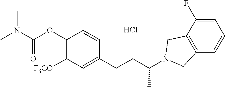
C1(OC(N(C)C)=O)=C([F3CO])C=C(CCC(N2CC3=C(C=CC=C3F)C2)C)C=C1.Cl
